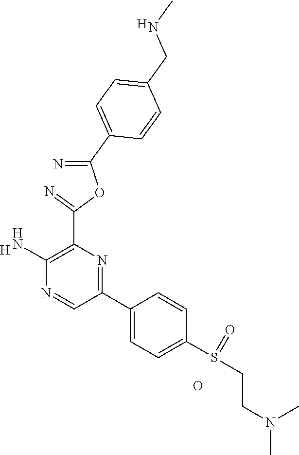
[H].C1(N)=C(C(=N)OC(=N)C2=CC=C(CNC)C=C2)N=C(C2=CC=C(S(CCN(C)C)=O)C=C2)C=N1.O.[H]
